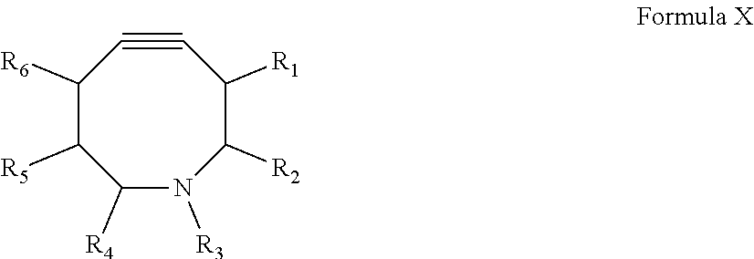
C1([R4])N([R3])C([R2])C([R1])C#CC([R6])C1[R5]
